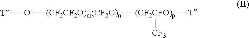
[T]O[(CF2CF2O)m(CF2O)n][(CF2CFO)p]([T])[CF3]
